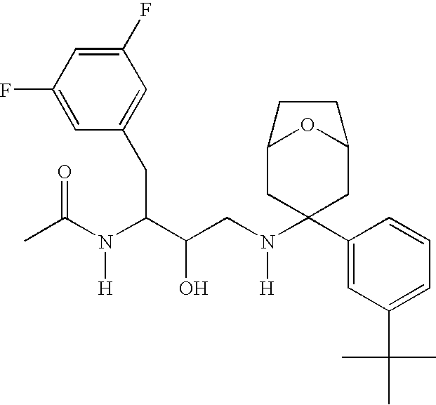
C1(F)=CC(F)=CC(CC(C(CN(C2(C3=CC(C(C)(C)C)=CC=C3)CC3OC(C2)CC3)[H])O)N(C(C)=O)[H])=C1
